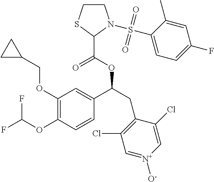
C1(OCC2CC2)=C(OC(F)F)C=CC(C(CC2=C(Cl)C=[N+]([O-])C=C2Cl)OC(C2N(S(C3=CC=C(F)C=C3C)(=O)=O)CCS2)=O)=C1
